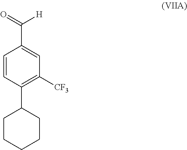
C1=CC(C2CCCCC2)=C([CF3])C=C1C([H])=O
